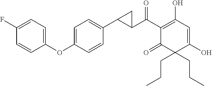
C1(C(C2=C(O)C=C(O)C(CCC)(CCC)C2=O)=O)C(C2=CC=C(OC3=CC=C(F)C=C3)C=C2)C1
